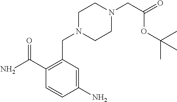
C1=CC(N)=CC(CN2CCN(CC(=O)OC(C)(C)C)CC2)=C1C(N)=O
